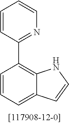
C1=CC=C2C(=C1C1=NC=CC=C1)NC=C2
